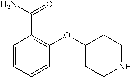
C1(OC2CCNCC2)=C(C(=O)N)C=CC=C1
